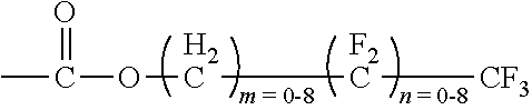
O(C[F2C][CF3])C(=O)C
